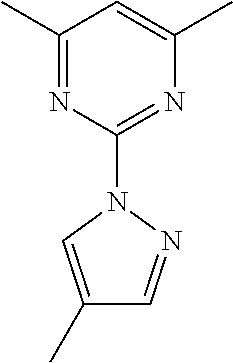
C1(C)=NC(N2C=C(C)C=N2)=NC(C)=C1
